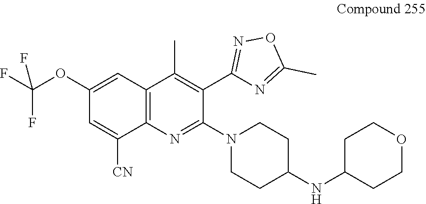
C12=C(N=C(N3CCC(NC4CCOCC4)CC3)C(C3=NOC(C)=N3)=C1C)C([CN])=CC(OC(F)(F)F)=C2
